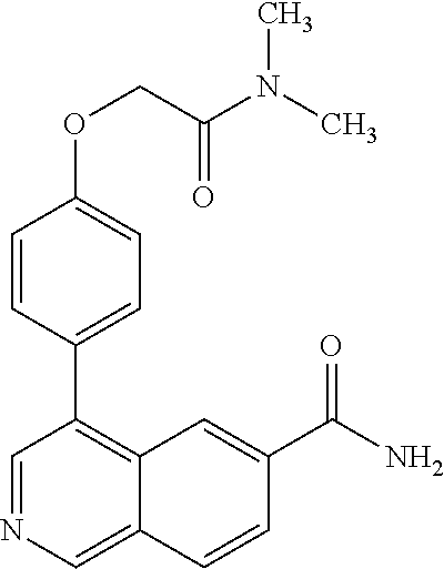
C1=C(C2=C3C(=CN=C2)C=CC(C(N)=O)=C3)C=CC(OCC(N(C)C)=O)=C1
